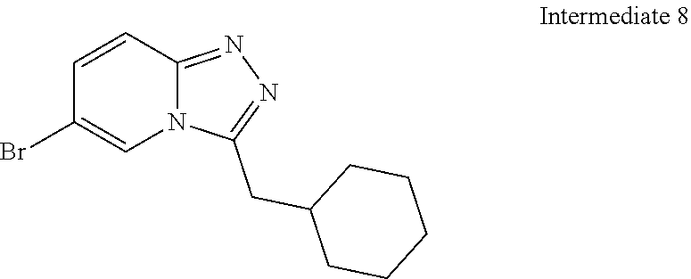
C1=CC2=NN=C(CC3CCCCC3)N2C=C1Br
